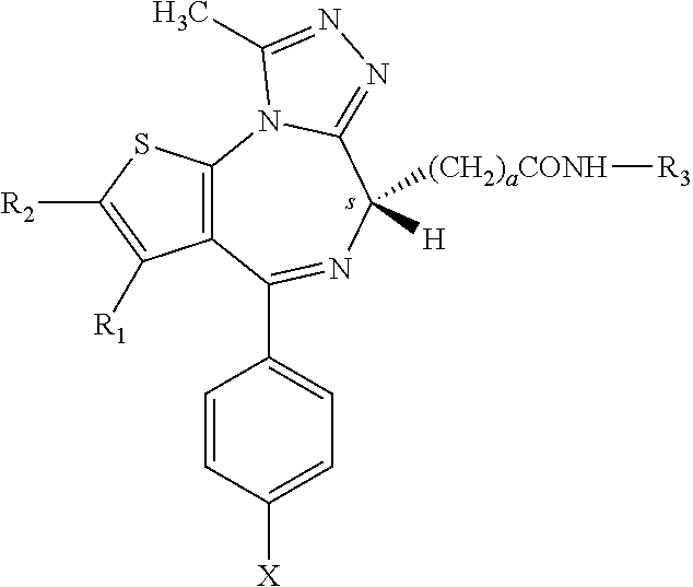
C12=C(C(C3=CC=C([X])C=C3)=NC([(CH2)aCONH][R3])([H])C3=NN=C(C)N13)C([R1])=C([R2])S2
